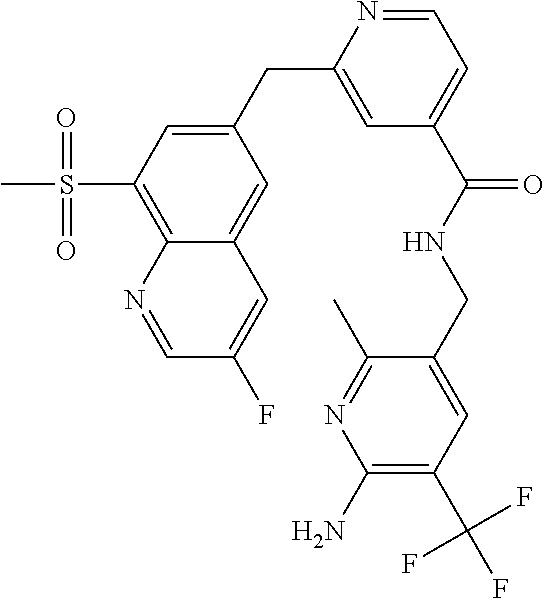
C1=C(CC2=CC(C(=O)NCC3=CC(C(F)(F)F)=C(N)N=C3C)=CC=N2)C=C2C(=C1S(C)(=O)=O)N=CC(F)=C2
